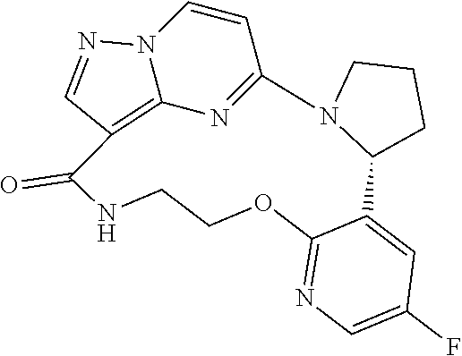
C12=NC=C(F)C=C1C1CCCN1C1=NC3=C(C=NN3C=C1)C(=O)NCCO2
